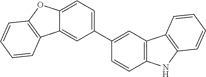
C1(C2=CC=C3C(=C2)C2=C(O3)C=CC=C2)=CC2=C(C=C1)NC1=C2C=CC=C1
